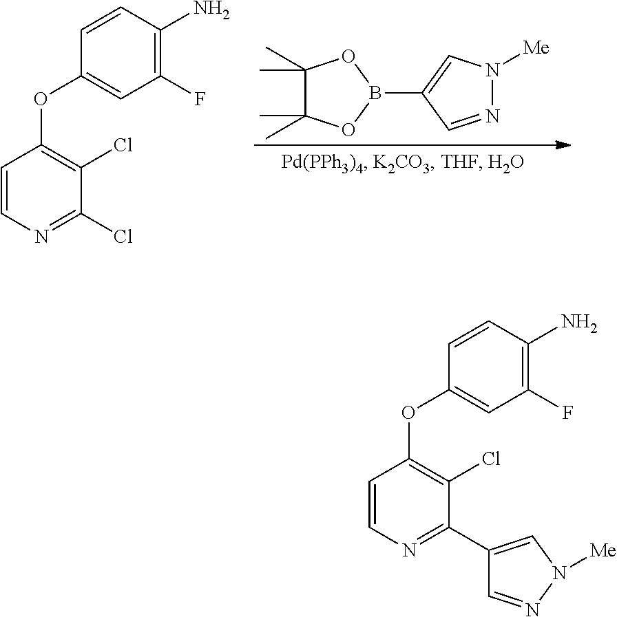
C1(C)(C)C(C)(C)OB(C2=CN([Me])N=C2)O1.C1=CC(N)=C(F)C=C1OC1=C(Cl)C(Cl)=NC=C1.C1=CC(N)=C(F)C=C1OC1=C(Cl)C(C2=CN([Me])N=C2)=NC=C1
